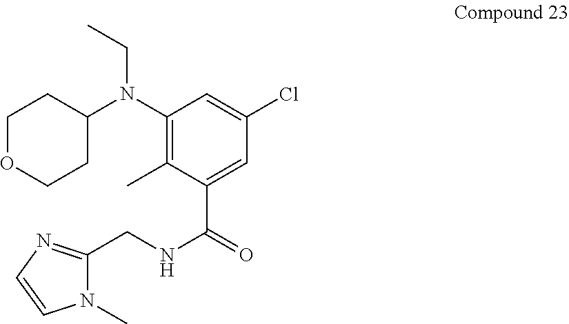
C1OCCC(N(C2=C(C)C(C(=O)NCC3=NC=CN3C)=CC(Cl)=C2)CC)C1
